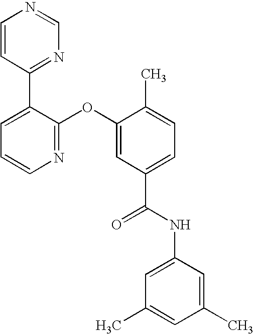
N1=C(OC2=CC(C(NC3=CC(C)=CC(C)=C3)=O)=CC=C2C)C(C2=NC=NC=C2)=CC=C1
